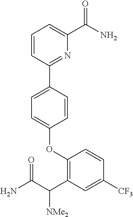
O(C1=CC=C(C2=NC(C(=O)N)=CC=C2)C=C1)C1=C(C(C(N)=O)[NMe2])C=C([CF3])C=C1
